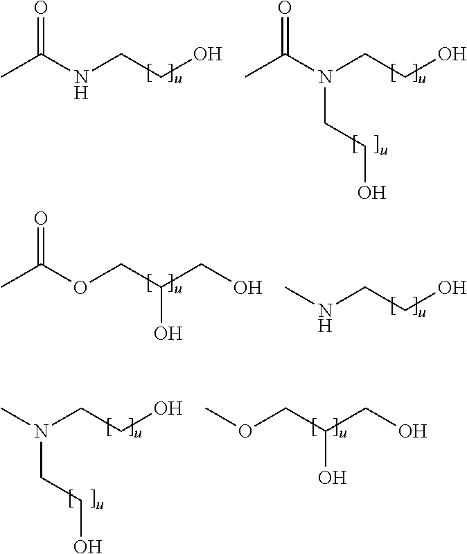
CC(NCCO)=O.CC(N(CCO)CCO)=O.CC(OCC(CO)O)=O.CNCCO.CN(CCO)CCO.COCC(CO)O
